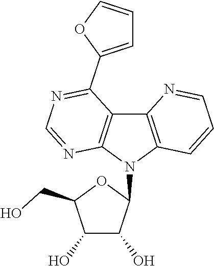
C1(O)C(O)C(N2C3=C(C4=C2N=CN=C4C2=CC=CO2)N=CC=C3)OC1CO
